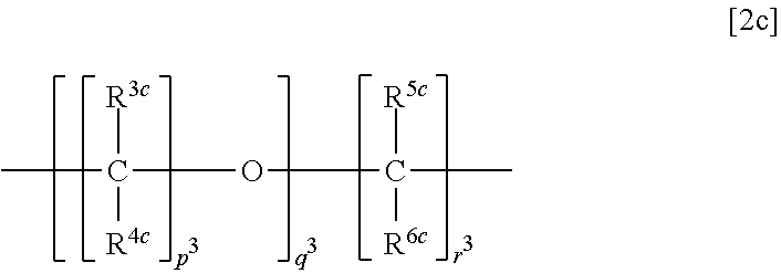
C(C)(OC([R3c])([R4c])C)([R5c])[R6c]
